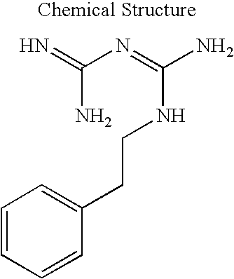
N=C(N=C(N)NCCC1=CC=CC=C1)N
